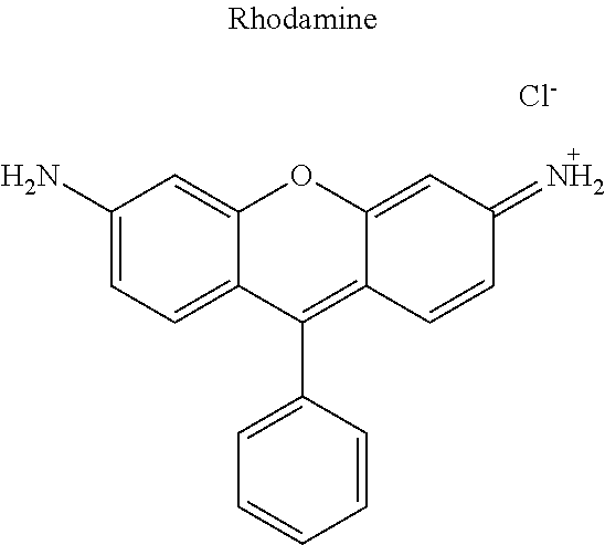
C1(N)=CC=C2C(=C1)OC1=CC(=N)C=CC1=C2C1=CC=CC=C1.[Cl-]
